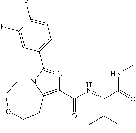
C1(C(NC(C(=O)NC)C(C)(C)C)=O)=C2N(C(C3=CC=C(F)C(F)=C3)=N1)CCOCC2
